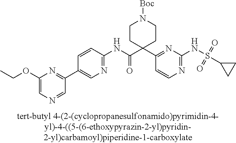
C1(NC(=O)C2(C3=NC(NS(C4CC4)(=O)=O)=NC=C3)CCN([Boc])CC2)=NC=C(C2=NC(OCC)=CN=C2)C=C1
